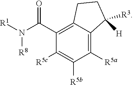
C1(C(N([R1])[R8])=O)=C2C(=C([R5a])C([R5b])=C1[R5c])C([R3])([H])CC2
